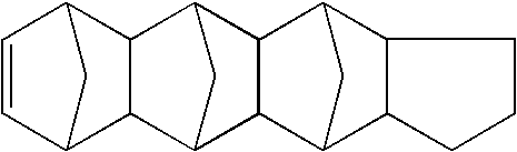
C1=CC2CC1C1C3CC(C21)C1C3C2CC1C1C2CCC1
